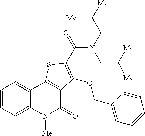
C1=CC=C2C(=C1)C1=C(C(=O)N2[Me])C(OCC2=CC=CC=C2)=C(C(N(CC([Me])[Me])CC([Me])[Me])=O)S1
